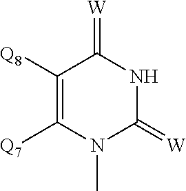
C1([Q8])=C([Q7])N(C)C(=[W])NC1=[W]
